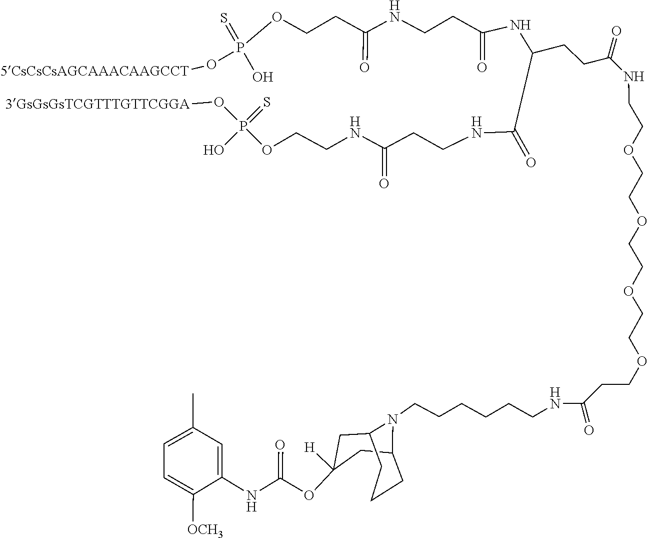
N(C(OC1([H])CC2N(CCCCCCNC(CCOCCOCCOCCOCCNC(CCC(NC(CCNC(CCOP(O)(=S)O[5CsCsCsAGCAAACAAGCCT])=O)=O)C(NCCC(NCCOP(O[3GsGsGsTCGTTTGTTCGGA])(O)=S)=O)=O)=O)=O)C(C1)CCC2)=O)C1=CC(C)=CC=C1[OCH3]
